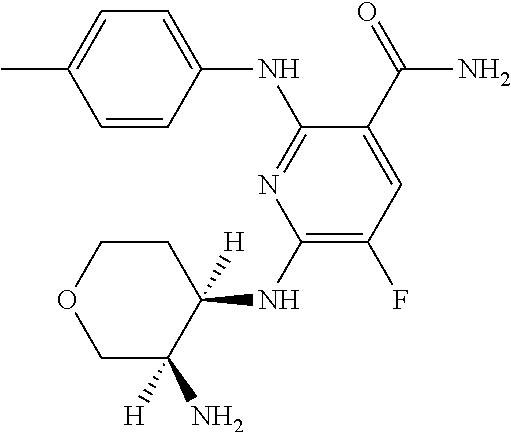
C1(NC2([H])CCOCC2([H])N)=C(F)C=C(C(=O)N)C(NC2=CC=C(C)C=C2)=N1
